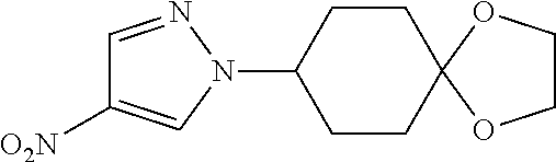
C1=NN(C2CCC3(CC2)OCCO3)C=C1[O2N]
